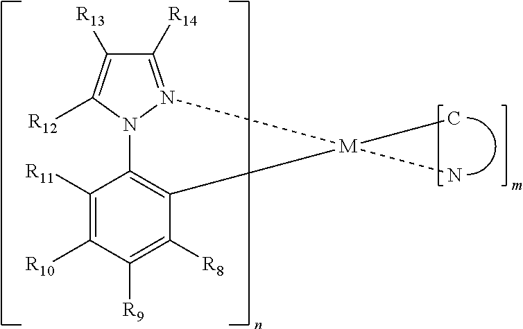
C1([R14])=N2N(C([R12])=C1[R13])C1=C(C([R8])=C([R9])C([R10])=C1[R11])[M]2(C)N
